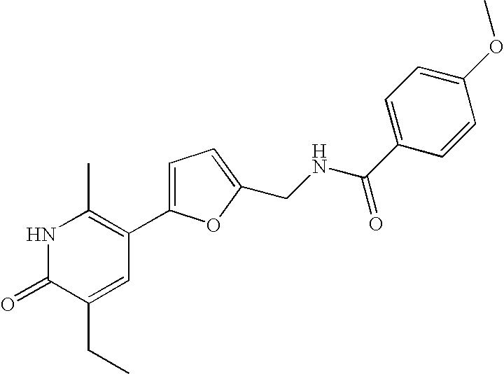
N1C(=O)C(CC)=CC(C2=CC=C(CNC(C3=CC=C(OC)C=C3)=O)O2)=C1C
